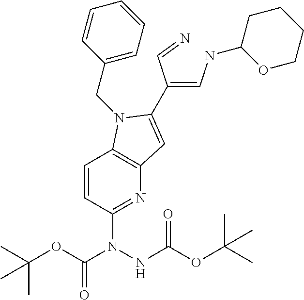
C1=CC(N(C(=O)OC(C)(C)C)NC(OC(C)(C)C)=O)=NC2=C1N(CC1=CC=CC=C1)C(C(=CNC1OCCCC1)C=N)=C2
